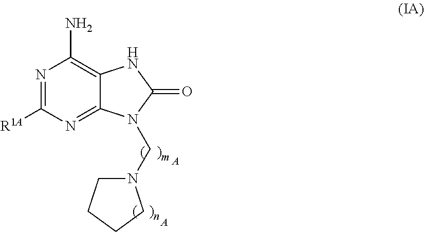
N1=C([R1A])N=C2C(=C1N)NC(=O)N2CN1CCCC1.[A].[A]
